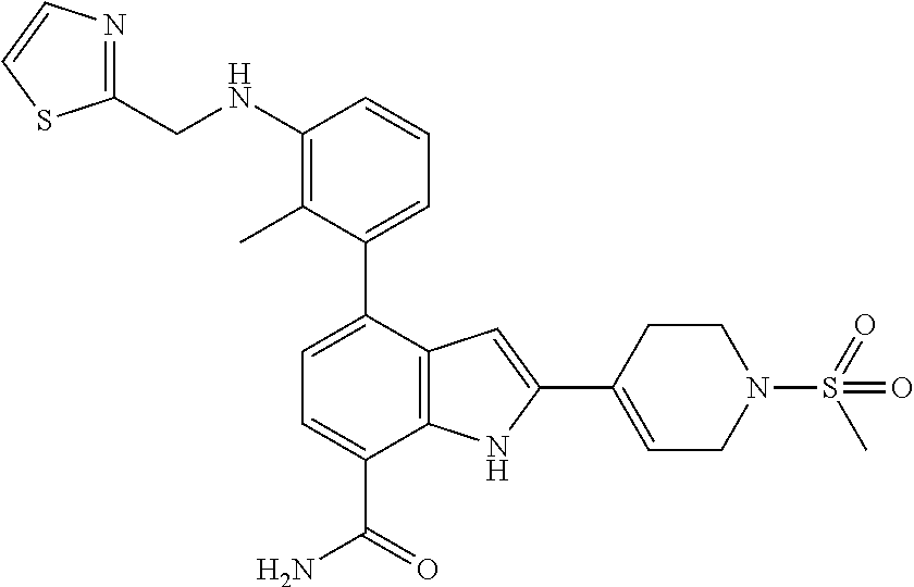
C1(C2=CC=C(C(=O)N)C3=C2C=C(C2=CCN(S(=O)(C)=O)CC2)N3)=CC=CC(NCC2=NC=CS2)=C1C
